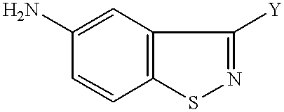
NC1=CC2=C(C=C1)SN=C2[Y]
